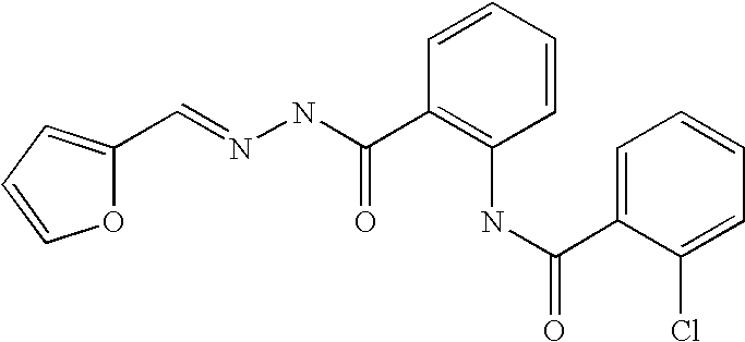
C1(C=NNC(C2=C(NC(=O)C3=CC=CC=C3Cl)C=CC=C2)=O)=CC=CO1
